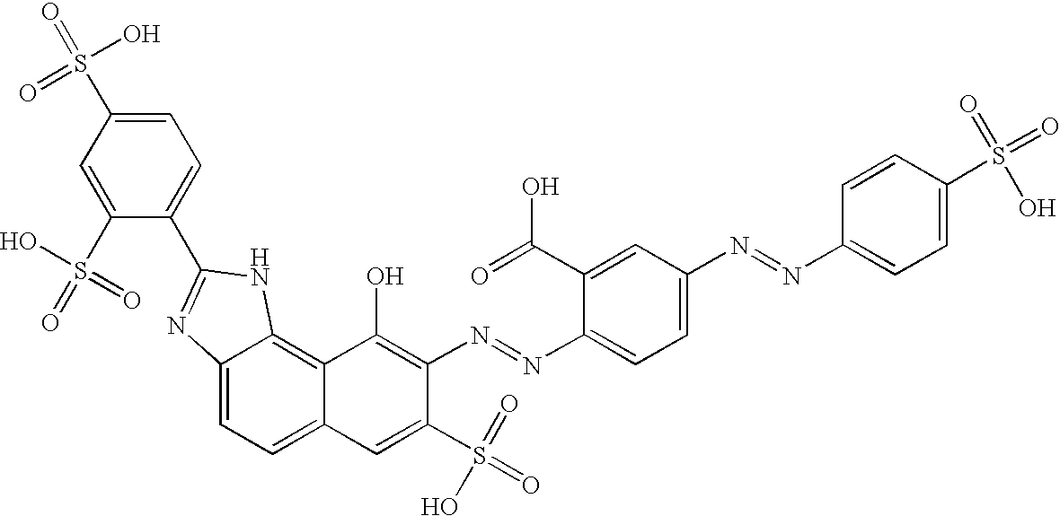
C12=CC=C3C(=C1NC(C1=CC=C(S(=O)(O)=O)C=C1S(=O)(O)=O)=N2)C(O)=C(N=NC1=CC=C(N=NC2=CC=C(S(=O)(=O)O)C=C2)C=C1C(=O)O)C(S(=O)(=O)O)=C3
